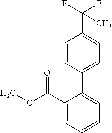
O(C(C1=CC=CC=C1C1=CC=C(C(F)(F)C)C=C1)=O)C
